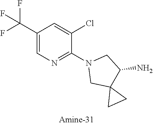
C1(C(F)(F)F)=CN=C(N2CC3(C(N)C2)CC3)C(Cl)=C1
